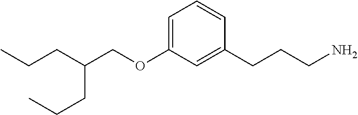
CCCC(COC1=CC=CC(CCCN)=C1)CCC
